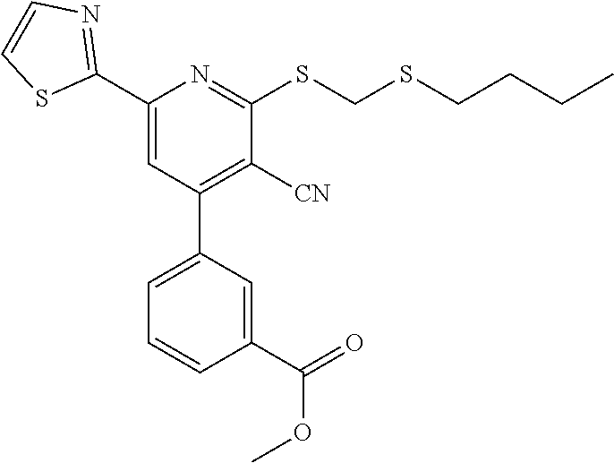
C1(C2=NC=CS2)=CC(C2=CC=CC(C(=O)OC)=C2)=C([CN])C(SCSCCCC)=N1
